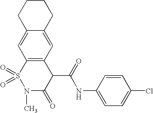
C12=CC3=C(C=C1CCCC2)C(C(=O)NC1=CC=C(Cl)C=C1)C(=O)N(C)S3(=O)=O
